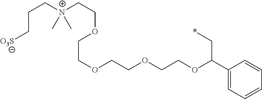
C1(C(OCCOCCOCCOCC[N+](CCC[O3S])(C)C)C*)=CC=CC=C1
